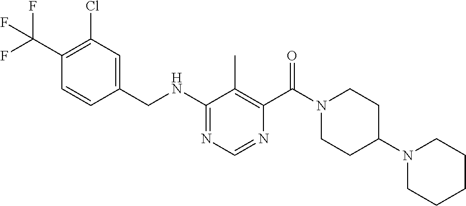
N(C1=NC=NC(C(N2CCC(N3CCCCC3)CC2)=O)=C1C)CC1=CC(Cl)=C(C(F)(F)F)C=C1
